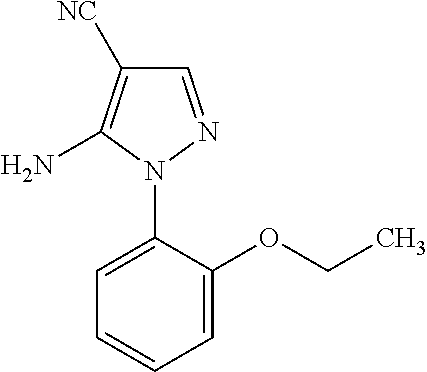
C1=C(N2N=CC([NC])=C2N)C(OCC)=CC=C1
